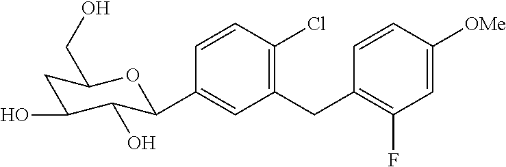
C1(CC2=C(F)C=C([OMe])C=C2)=C(Cl)C=CC(C2C(O)C(O)CC(CO)O2)=C1
